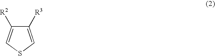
C1([R3])=CSC=C1[R2]
